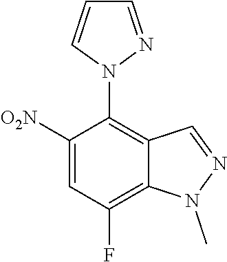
[O2N]C1=CC(F)=C2C(=C1N1N=CC=C1)C=NN2C
